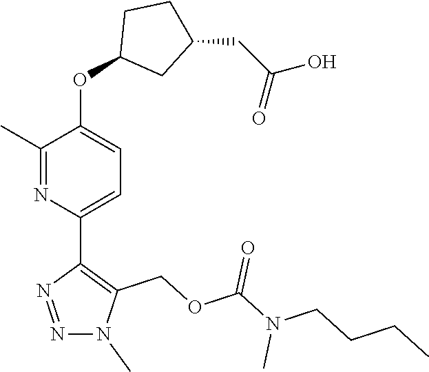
C1(C)=NC(C2=C(COC(N(CCCC)C)=O)N(C)N=N2)=CC=C1OC1CC(CC(O)=O)CC1
